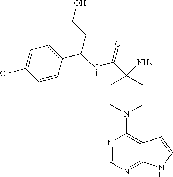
C1CN(C2=C3C(=NC=N2)NC=C3)CCC1(N)C(NC(C1=CC=C(Cl)C=C1)CCO)=O
